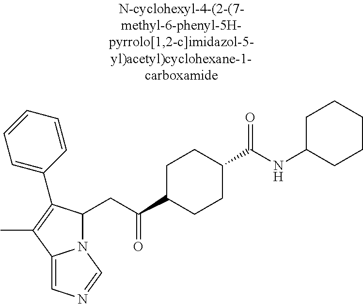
N12C(CC(C3CCC(C(NC4CCCCC4)=O)CC3)=O)C(C3=CC=CC=C3)=C(C)C1=CN=C2
